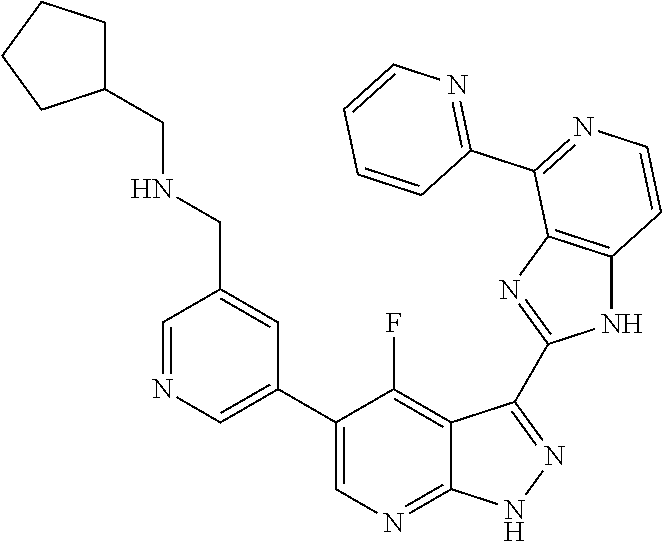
C1=NC=C(C2=CN=C3C(=C2F)C(C2=NC4=C(N2)C=CN=C4C2=NC=CC=C2)=N[N H]3)C=C1CNCC1CCCC1
